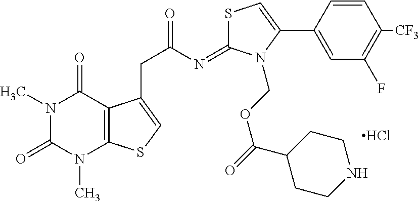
C1=CC(C2=CSC(=NC(CC3=CSC4=C3C(=O)N(C)C(=O)N4C)=O)N2COC(=O)C2CCNCC2)=CC(F)=C1[CF3].Cl
